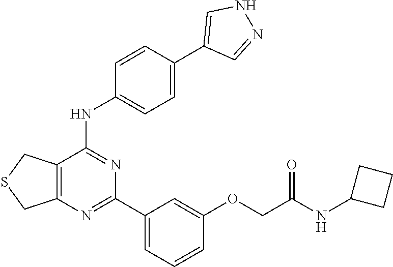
C12=C(N=C(C3=CC=CC(OCC(=O)NC4CCC4)=C3)N=C1NC1=CC=C(C3=CNN=C3)C=C1)CSC2
